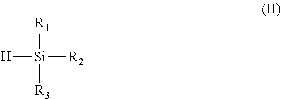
[R1][Si]([R3])([R2])[H]
